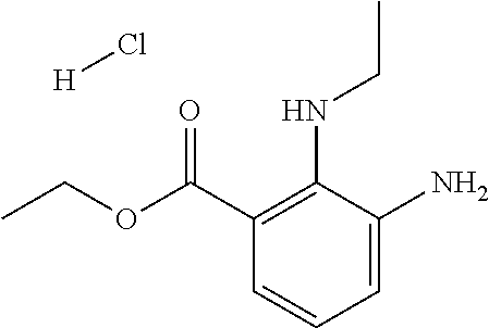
C1=C(N)C(NCC)=C(C(OCC)=O)C=C1.[H]Cl
